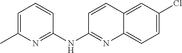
C1=C(C)N=C(NC2=NC3=CC=C(Cl)C=C3C=C2)C=C1
